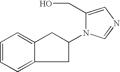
C1=CC=C2C(=C1)CC(N1C(CO)=CN=C1)C2
